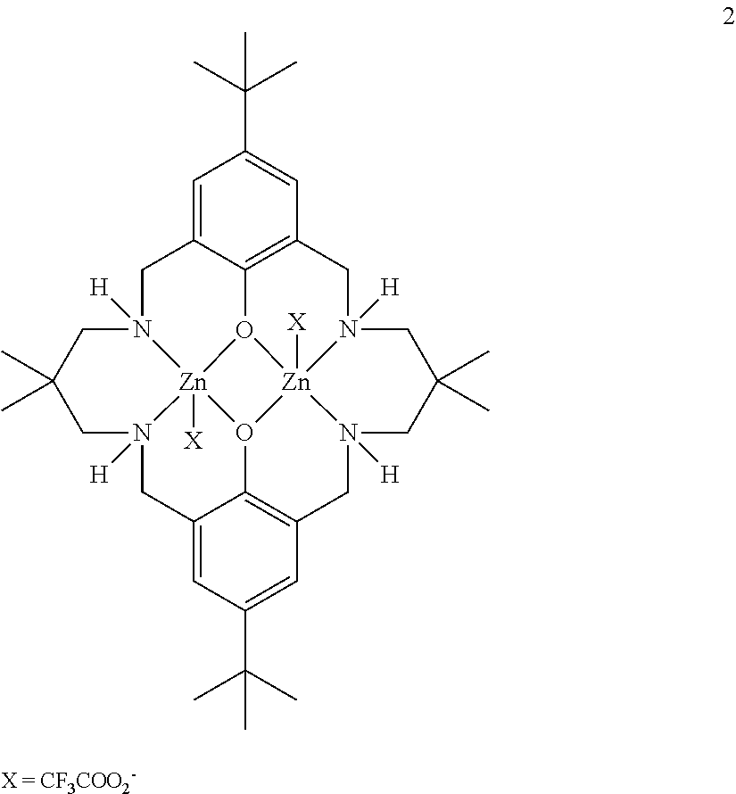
C1=C2C3=C(C=C1C(C)(C)C)CN1([H])CC(C)(C)CN4([H])CC5=C6C(=CC(C(C)(C)C)=C5)CN5([H])CC(C)(C)CN([H])(C2)[Zn]52([X])O3[Zn]14([X])O62
